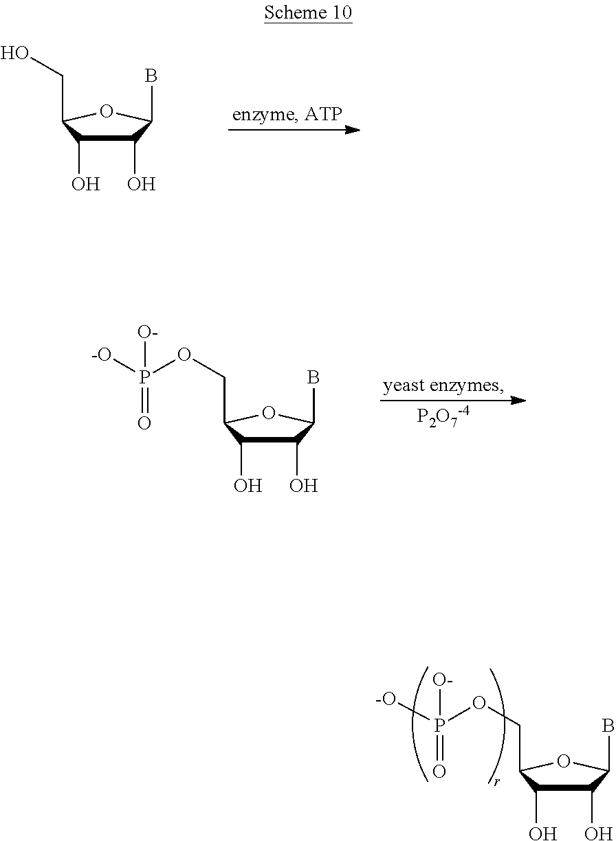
C1(O)C(O)C(CO)OC1B.C1(O)C(O)C(COP([-O])([O-])=O)OC1B.[P2O7-4].C1(O)C(O)C(COP([-O])([O-])=O)OC1B
